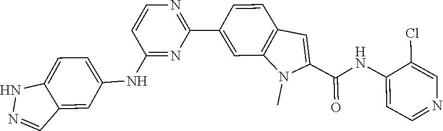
N1N=CC2=CC(NC3=NC(C4=CC5=C(C=C4)C=C(C(NC4=CC=NC=C4Cl)=O)N5C)=NC=C3)=CC=C12
